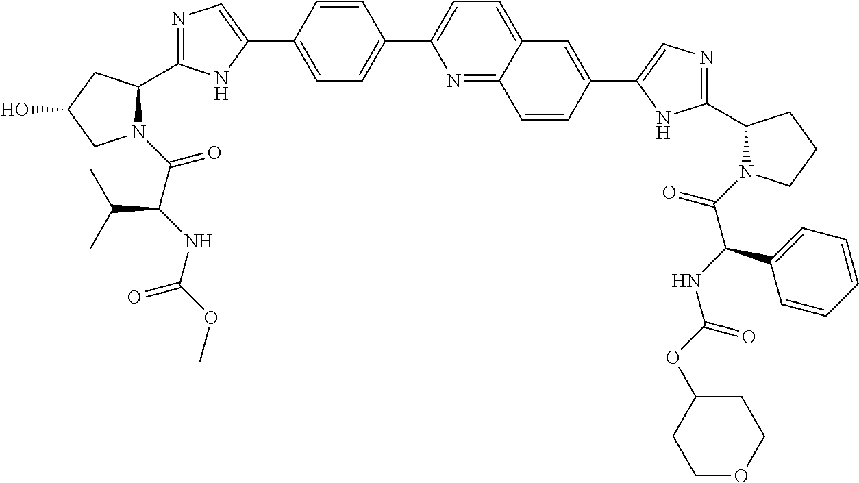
N1(C(C(NC(OC)=O)C(C)C)=O)C(C2=NC=C(C3=CC=C(C4=CC=C5C(=N4)C=CC(C4=CN=C(C6N(C(=O)C(NC(OC7CCOCC7)=O)C7=CC=CC=C7)CCC6)N4)=C5)C=C3)N2)CC(O)C1
